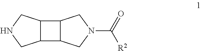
C12C(C3C1CN(C(=O)[R2])C3)CNC2
